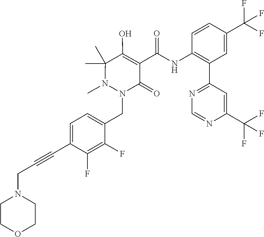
N1(CC2=CC=C(C#CCN3CCOCC3)C(F)=C2F)N(C)C(C)(C)C(O)=C(C(NC2=C(C3=NC=NC(C(F)(F)F)=C3)C=C(C(F)(F)F)C=C2)=O)C1=O
